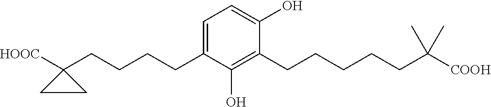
C1=C(O)C(CCCCCC(C)(C)[COOH])=C(O)C(CCCCC2([HOOC])CC2)=C1
